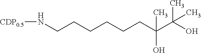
C(C(C(O)(C)C)(O)C)CCCCCN[CDP0.5]
